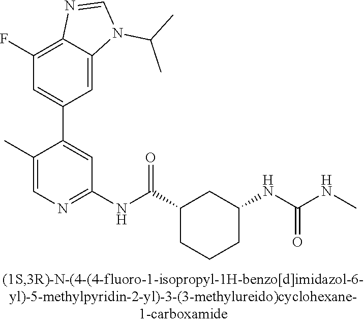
C1(F)=C2C(=CC(C3=CC(NC(C4CCCC(NC(=O)NC)C4)=O)=NC=C3C)=C1)N(C(C)C)C=N2
